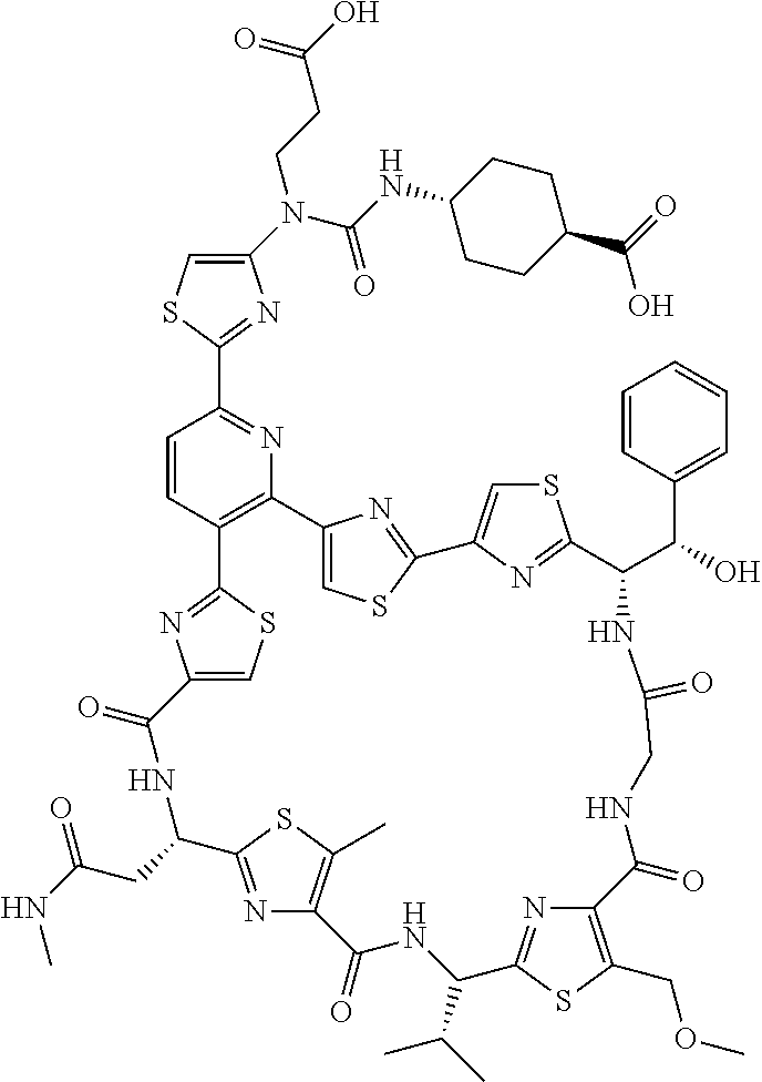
C1(N(C(=O)NC2CCC(C(=O)O)CC2)CCC(O)=O)=CSC(C2=NC3=C(C=C2)C2=NC(=CS2)C(=O)NC(CC(NC)=O)C2=NC(=C(C)S2)C(=O)NC(C(C)C)C2=NC(=C(COC)S2)C(=O)NCC(=O)NC(C(C2=CC=CC=C2)O)C2=NC(=CS2)C2=NC3=CS2)=N1
